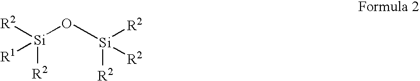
[Si]([R2])([R1])([R2])O.C[Si]([R2])([R2])[R2]
